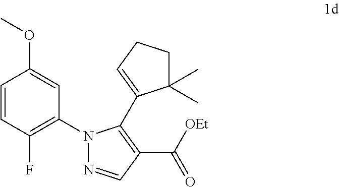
C1=CC(F)=C(N2N=CC(C([OEt])=O)=C2C2=CCCC2(C)C)C=C1OC
